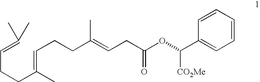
C1(C(OC(CC=C(CCC=C(CCC=C(C)C)C)C)=O)[CO2Me])=CC=CC=C1
